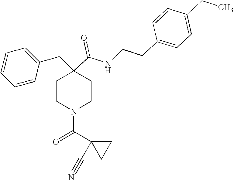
C1=CC=CC(CC2(C(=O)NCCC3=CC=C(CC)C=C3)CCN(C(C3(C#N)CC3)=O)CC2)=C1
